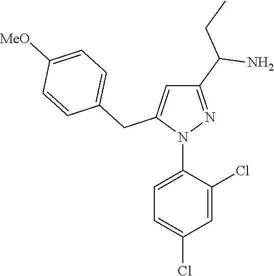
N1(C2=CC=C(Cl)C=C2Cl)N=C(C(N)CC)C=C1CC1=CC=C([MeO])C=C1
